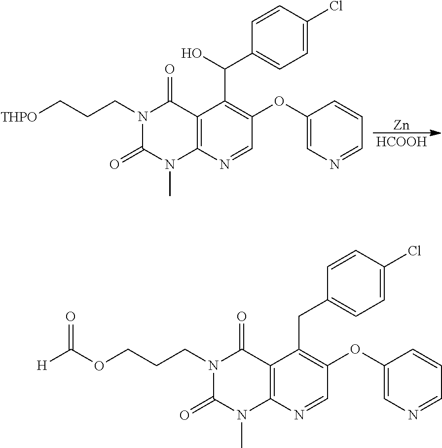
C12=C(N=CC(OC3=CN=CC=C3)=C1C(O)C1=CC=C(Cl)C=C1)N(C)C(=O)N(CCC[THPO])C2=O.[Zn].[HCOOH].C12=C(N=CC(OC3=CN=CC=C3)=C1CC1=CC=C(Cl)C=C1)N(C)C(=O)N(CCCOC([H])=O)C2=O
